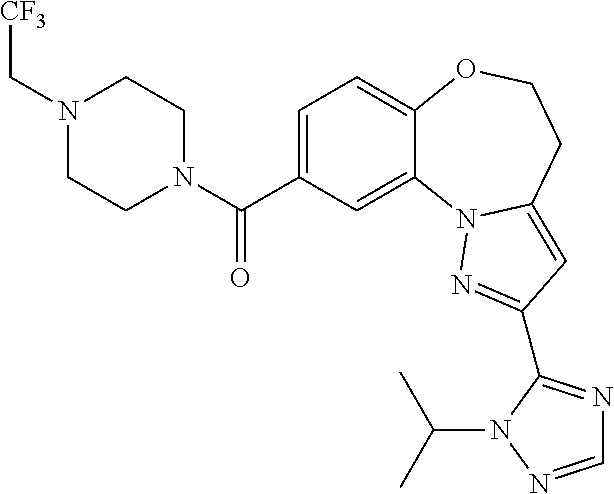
C1=C(C(=O)N2CCN(C[CF3])CC2)C=C2C(=C1)OCCC1=CC(C3=NC=NN3C(C)C)=NN21
